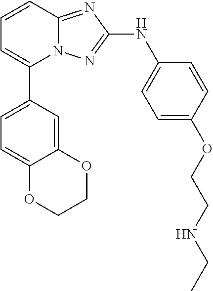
N12C(=NC(NC3=CC=C(OCCNCC)C=C3)=N1)C=CC=C2C1=CC=C2C(=C1)OCCO2
